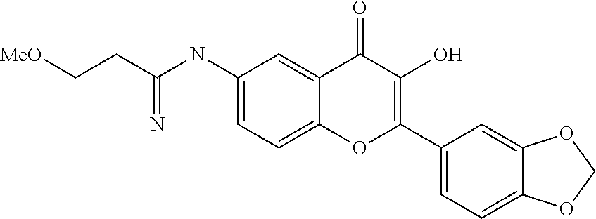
C1(NC(CC[MeO])=N)=CC=C2C(=C1)C(=O)C(O)=C(C1=CC=C3C(=C1)OCO3)O2
